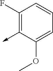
C1(F)=C(->C)C(OC)=CC=C1
